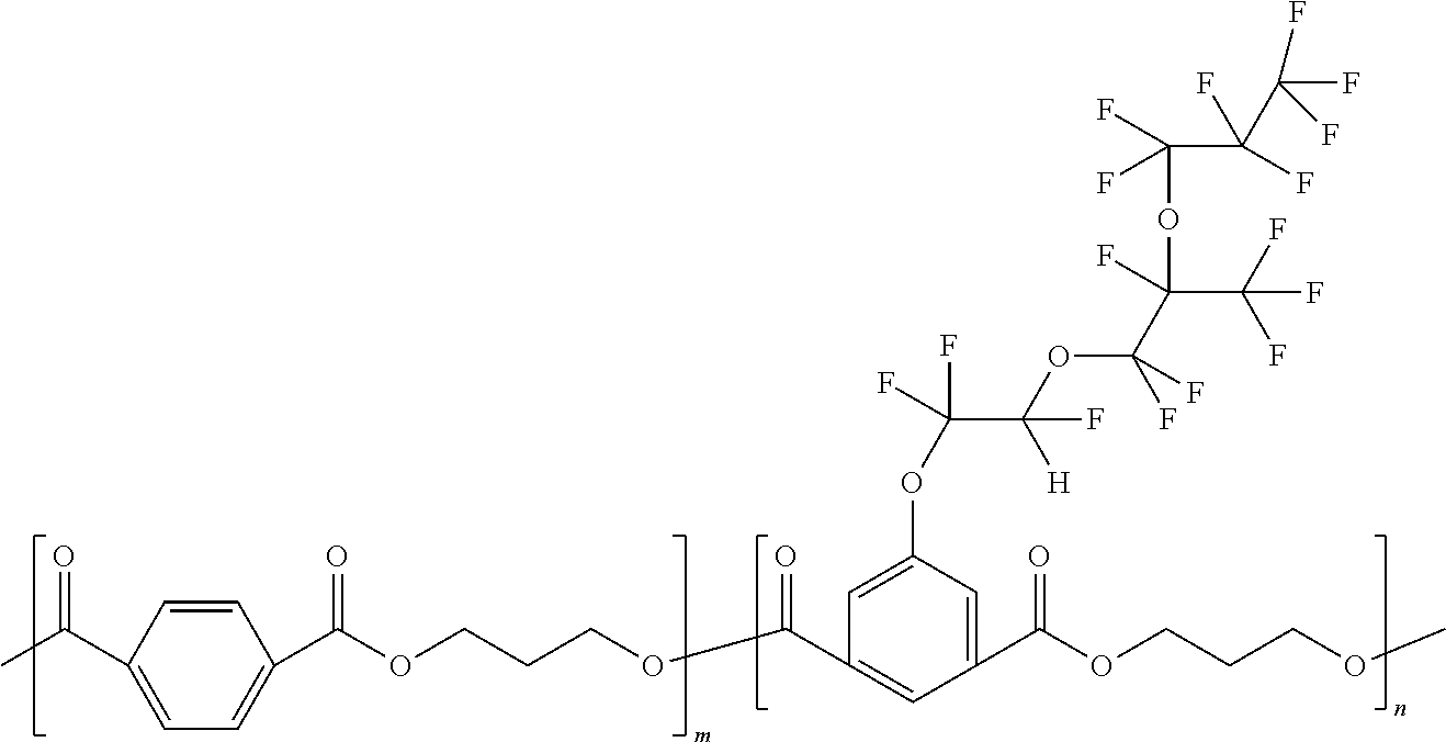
C1(C(C)=O)=CC=C(C(OCCCOC(C2=CC(C(OCCCOC)=O)=CC(OC(F)(F)C(OC(F)(F)C(F)(C(F)(F)F)OC(C(F)(F)C(F)(F)F)(F)F)([H])F)=C2)=O)=O)C=C1
